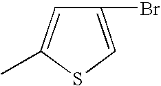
C1(Br)=CSC(C)=C1
